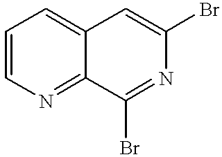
C1=CN=C2C(=C1)C=C(Br)N=C2Br
